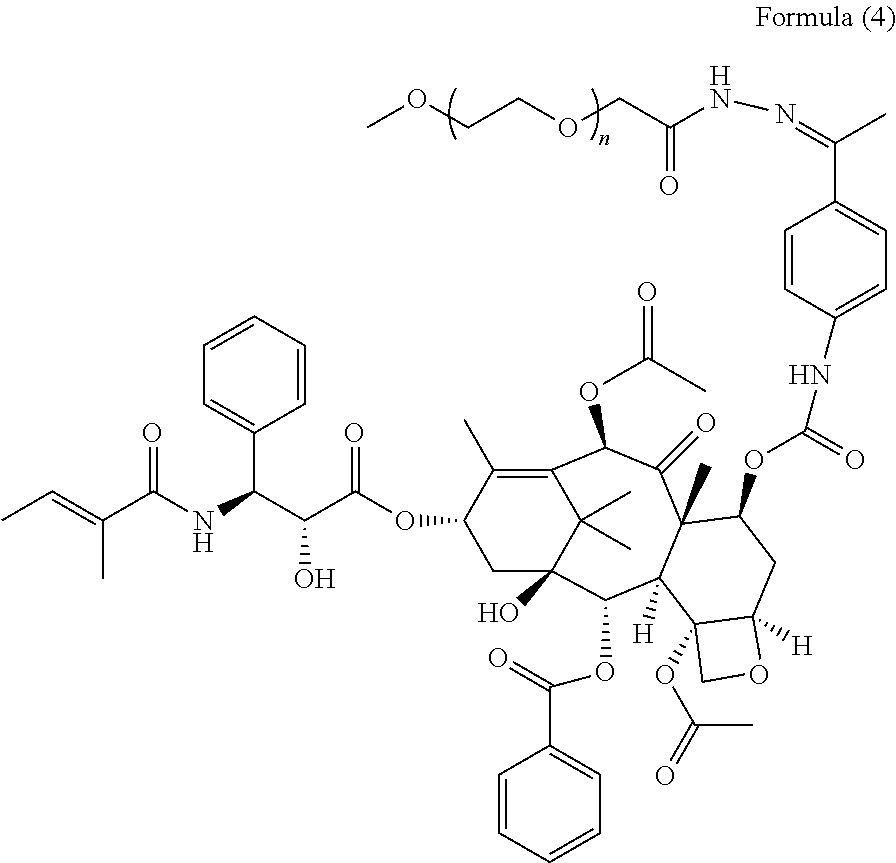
C(C(C(OC1C(C)=C2C(C)(C)C(O)(C1)C(OC(=O)C1=CC=CC=C1)C1([H])C(C)(C(=O)C2OC(C)=O)C(OC(=O)NC2=CC=C(C(=NNC(COCCOC)=O)C)C=C2)CC2([H])C1(OC(C)=O)CO2)=O)O)(NC(=O)C(=CC)C)C1=CC=CC=C1
